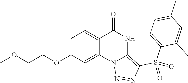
C1(OCCOC)=CC=C2C(=C1)N1C(=C(S(C3=CC=C(C)C=C3C)(=O)=O)N=N1)NC2=O
